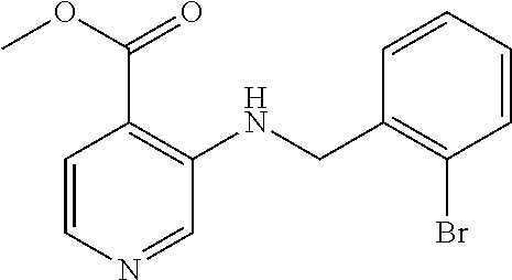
O(C(C1=C(NCC2=C(Br)C=CC=C2)C=NC=C1)=O)C
